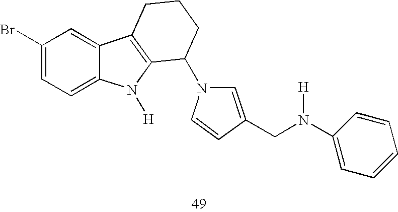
C1=C(CN(C2=CC=CC=C2)[H])C=CN1C1C2=C(C3=CC(Br)=CC=C3N2[H])CCC1
